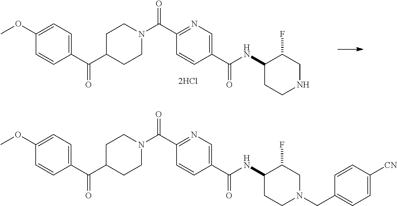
C1(C(N2CCC(C(C3=CC=C(OC)C=C3)=O)CC2)=O)=NC=C(C(=O)NC2CCNCC2F)C=C1.C1(C(N2CCC(C(C3=CC=C(OC)C=C3)=O)CC2)=O)=NC=C(C(=O)NC2CCN(CC3=CC=C([CN])C=C3)CC2F)C=C1
